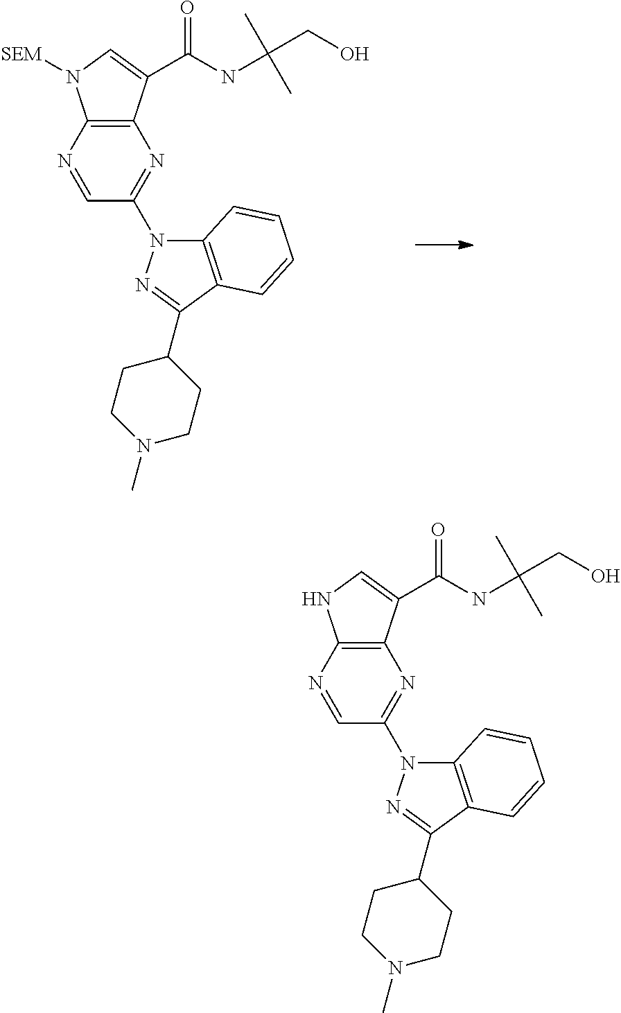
C12=C(N=CC(N3C4=C(C(C5CCN(C)CC5)=N3)C=CC=C4)=N1)N([SEM])C=C2C(NC(C)(C)CO)=O.C12=C(N=CC(N3C4=C(C(C5CCN(C)CC5)=N3)C=CC=C4)=N1)NC=C2C(NC(C)(C)CO)=O
